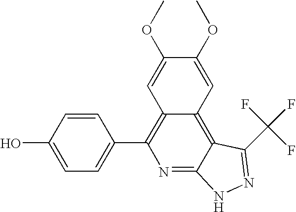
C1=C(O)C=CC(C2=C3C(=C4C(=N2)NN=C4C(F)(F)F)C=C(OC)C(OC)=C3)=C1
